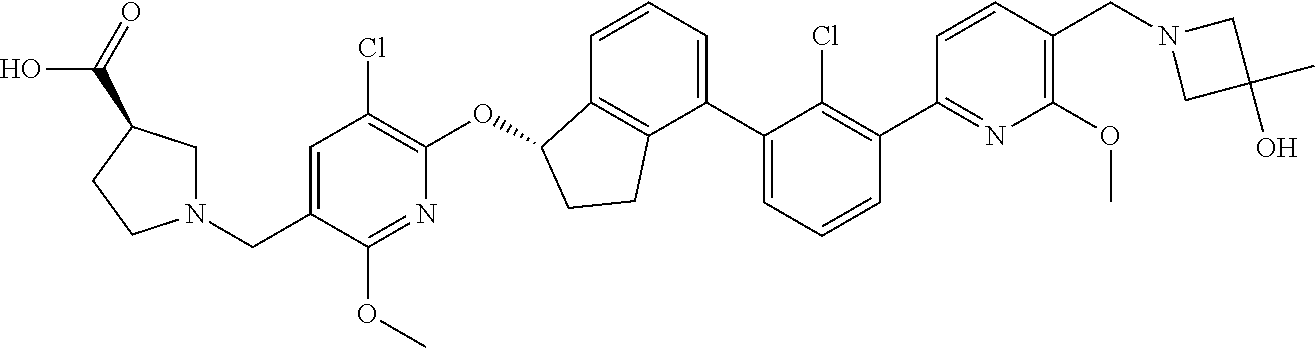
C(C1=CC(Cl)=C(OC2C3=C(CC2)C(C2=CC=CC(C4=NC(OC)=C(CN5CC(O)(C)C5)C=C4)=C2Cl)=CC=C3)N=C1OC)N1CC(C(O)=O)CC1
